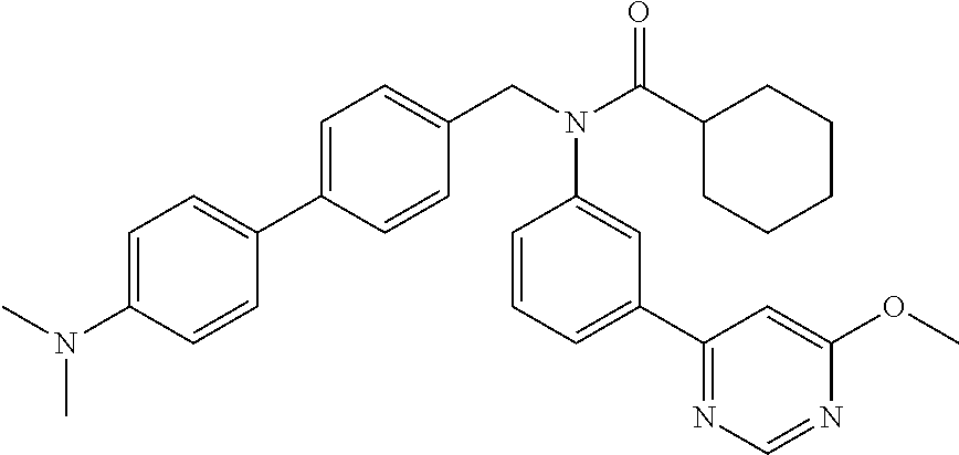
C1=C(C2=CC=C(N(C)C)C=C2)C=CC(CN(C(C2CCCCC2)=O)C2=CC(C3=NC=NC(OC)=C3)=CC=C2)=C1
